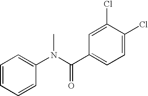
C1=CC=CC(N(C(C2=CC=C(Cl)C(Cl)=C2)=O)C)=C1
